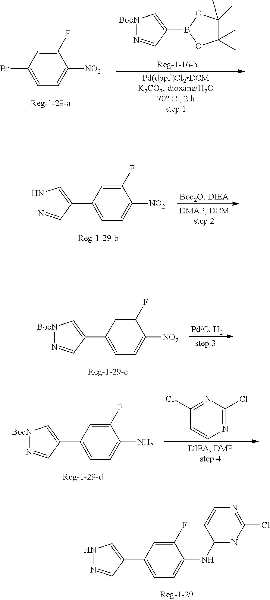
[BocN]1N=CC(B2OC(C)(C)C(C)(C)O2)=C1.C1(F)=CC(Br)=CC=C1[NO2].C1(F)=CC(C2=CNN=C2)=CC=C1[NO2].C1(F)=CC(C2=C[BocN]N=C2)=CC=C1[NO2].C1(F)=CC(C2=C[BocN]N=C2)=CC=C1N.N1=C(Cl)C=CN=C1Cl.C1(F)=CC(C2=CNN=C2)=CC=C1NC1=NC(Cl)=NC=C1
